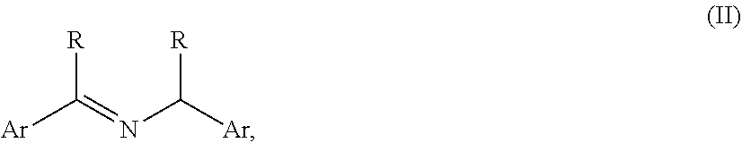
[Ar]C(=NC([Ar])[R])[R]
